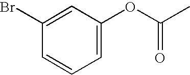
C1(Br)=CC(OC(C)=O)=CC=C1
